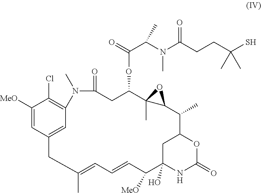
C1([MeO])=CC2=CC(=C1Cl)N(C)C(=O)CC(OC(C(N(C(CCC(S)(C)C)=O)C)C)=O)C1(C)C(C(C)C3CC(O)(NC(=O)O3)C([MeO])C=CC=C(C)C2)O1
